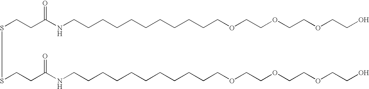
C(C(NCCCCCCCCCCCOCCOCCOCCO)=O)CSSCCC(NCCCCCCCCCCCOCCOCCOCCO)=O
